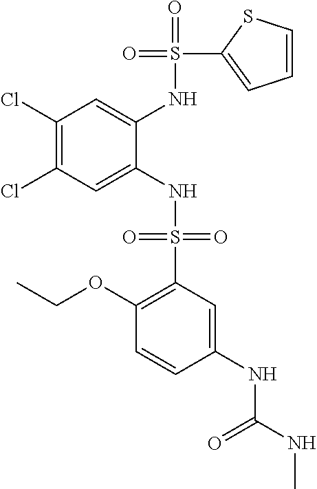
C1(Cl)=C(Cl)C=C(NS(=O)(=O)C2=C(OCC)C=CC(NC(NC)=O)=C2)C(NS(=O)(C2=CC=CS2)=O)=C1
